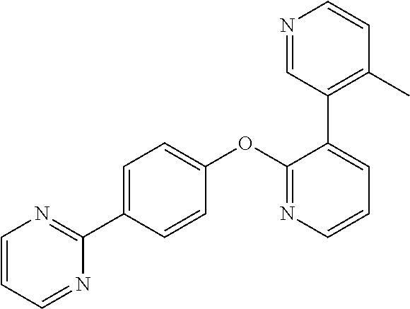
C1=C(C2=NC=CC=N2)C=CC(OC2=NC=CC=C2C2=C(C)C=CN=C2)=C1
